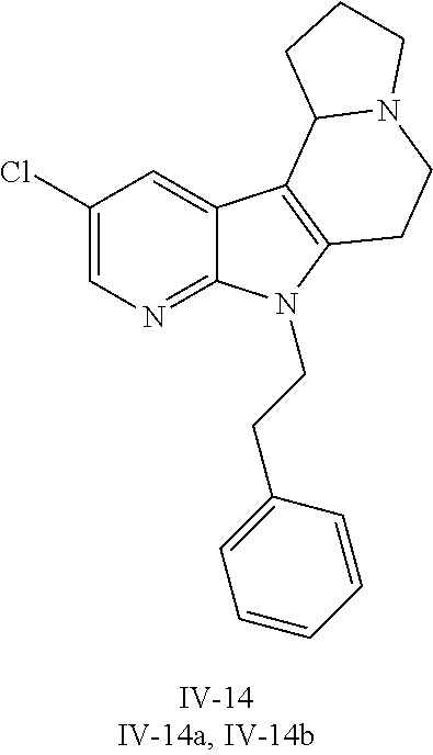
C1(Cl)=CN=C2C(=C1)C1=C(N2CCC2=CC=CC=C2)CCN2C1CCC2
